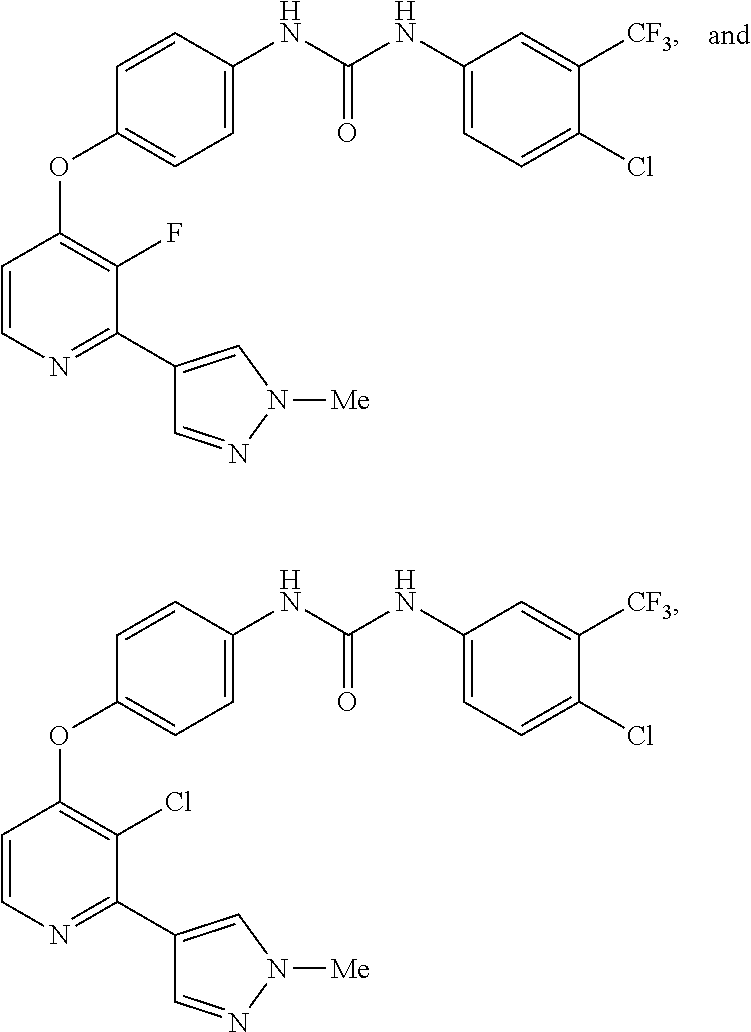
C1=CC(NC(NC2=CC=C(Cl)C([CF3])=C2)=O)=CC=C1OC1=C(F)C(C2=CN([Me])N=C2)=NC=C1.C1=CC(NC(NC2=CC=C(Cl)C([CF3])=C2)=O)=CC=C1OC1=C(Cl)C(C2=CN([Me])N=C2)=NC=C1
